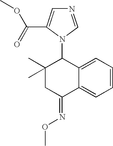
C1=CC=C2C(=C1)C(=NOC)CC(C)(C)C2N1C=NC=C1C(=O)OC
